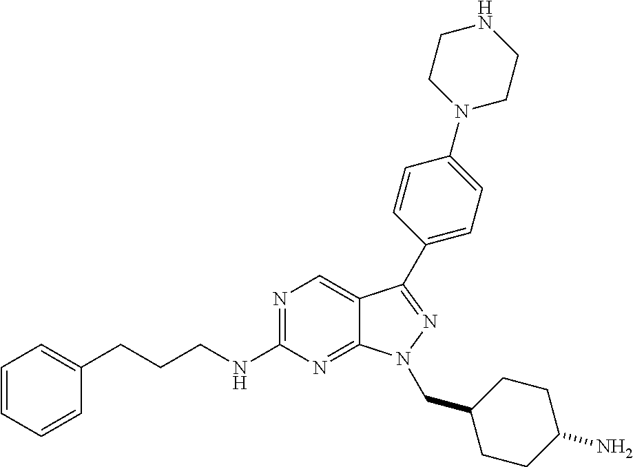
N1=C(NCCCC2=CC=CC=C2)N=C2C(=C1)C(C1=CC=C(N3CCNCC3)C=C1)=NN2CC1CCC(N)CC1
